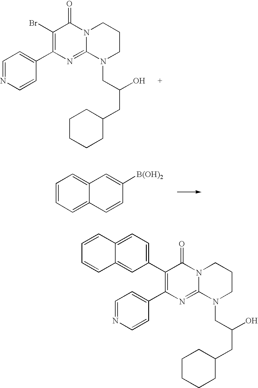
C1=NC=CC(C2=C(Br)C(=O)N3C(=N2)N(CC(CC2CCCCC2)O)CCC3)=C1.C1=CC=C2C(=C1)C=C([B(OH)2])C=C2.C1=NC=CC(C2=C(C3=CC=C4C(=C3)C=CC=C4)C(=O)N3C(=N2)N(CC(CC2CCCCC2)O)CCC3)=C1
